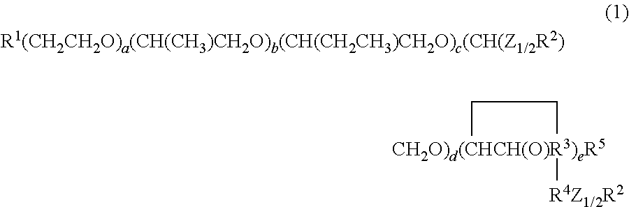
[CH2O)d(CHCH(O)R3)eR5]1([R4Z1/2R2])CC1
